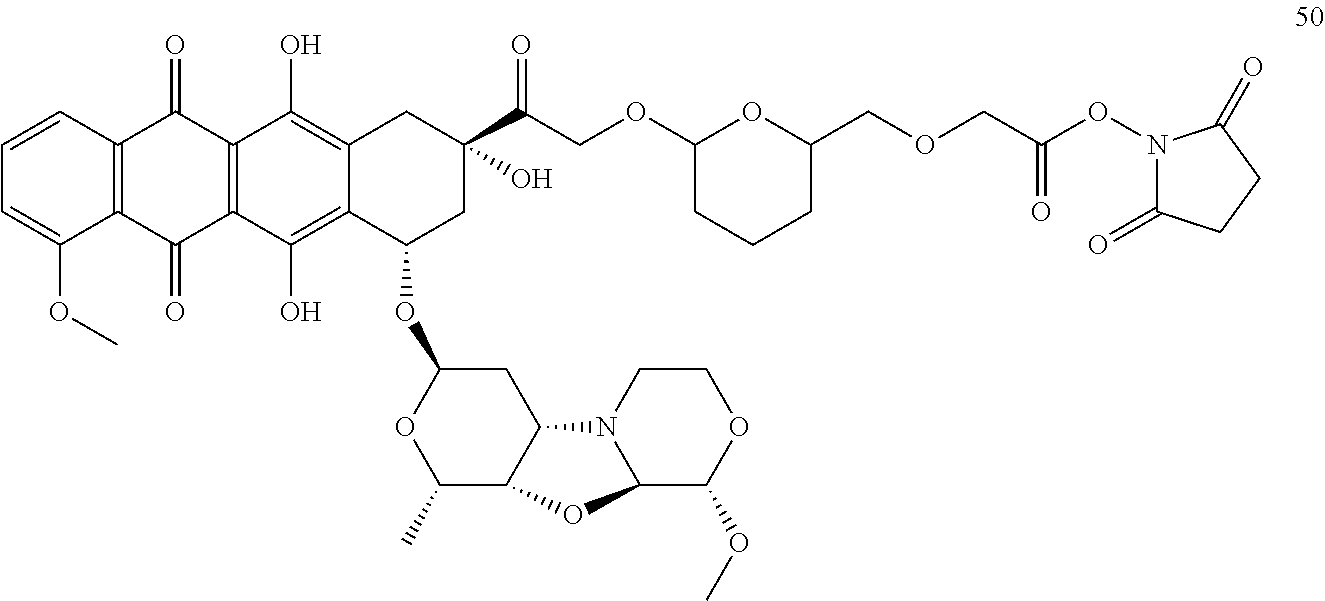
O=C(C1(O)CC2=C(O)C3=C(C(O)=C2C(OC2OC(C)C4C(C2)N2C(C(OC)OCC2)O4)C1)C(=O)C1=C(C3=O)C=CC=C1OC)COC1CCCC(COCC(=O)ON2C(=O)CCC2=O)O1
